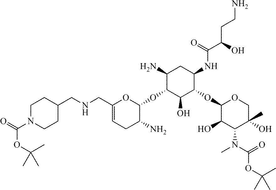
C1(CNCC2CCN(C(OC(C)(C)C)=O)CC2)=CCC(N)C(OC2C(N)CC(NC(=O)C(CCN)O)C(OC3C(O)C(N(C)C(OC(C)(C)C)=O)C(C)(O)CO3)C2O)O1
